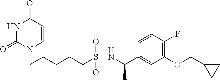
N1C(=O)N(CCCCCS(NC(C2=CC(OCC3CC3)=C(F)C=C2)C)(=O)=O)C=CC1=O
